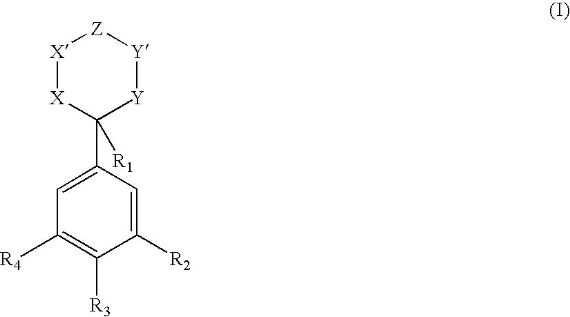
[X]1[X]C(C2=CC([R4])=C([R3])C([R2])=C2)([R1])[Y][Y][Z]1
